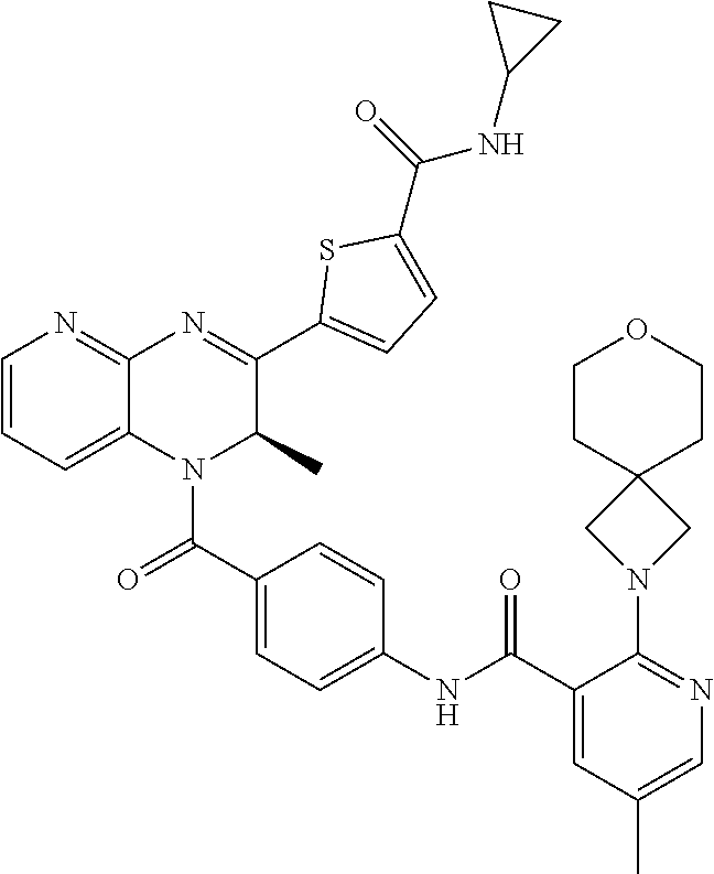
C1(C(=O)N2C3=CC=CN=C3N=C(C3=CC=C(C(=O)NC4CC4)S3)C2C)=CC=C(NC(C2=CC(C)=CN=C2N2CC3(C2)CCOCC3)=O)C=C1
